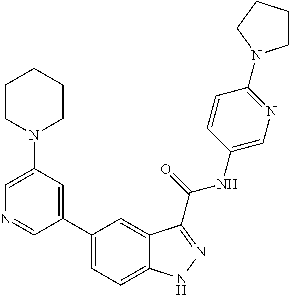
C1(N2CCCCC2)=CN=CC(C2=CC=C3C(=C2)C(C(NC2=CN=C(N4CCCC4)C=C2)=O)=NN3)=C1
